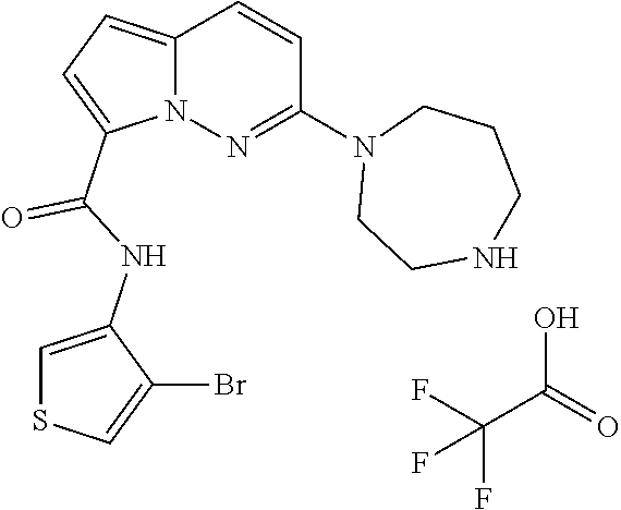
FC(F)(C(O)=O)F.N12C(=CC=C1C(NC1=CSC=C1Br)=O)C=CC(N1CCNCCC1)=N2
